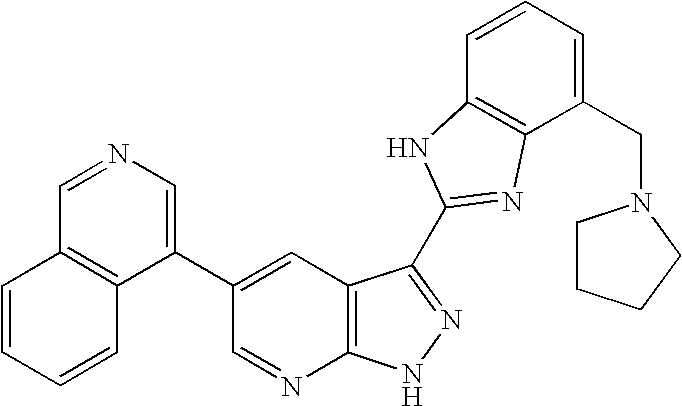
C1(C2=CC3=C(N=C2)NN=C3C2=NC3=C(C=CC=C3CN3CCCC3)N2)=CN=CC2=C1C=CC=C2
